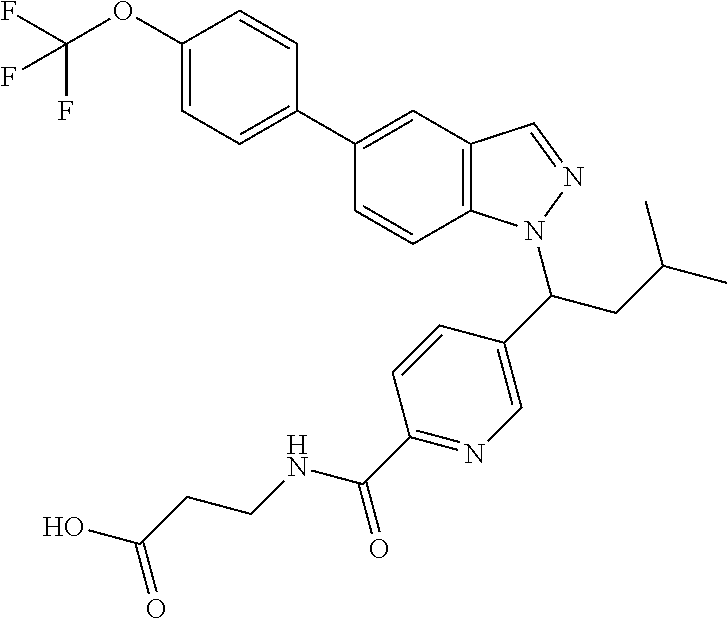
C1(OC(F)(F)F)=CC=C(C2=CC3=C(C=C2)N(C(C2=CN=C(C(=O)NCCC(O)=O)C=C2)CC(C)C)N=C3)C=C1
